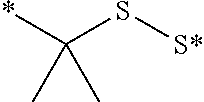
C(S[S*])(*)(C)C
